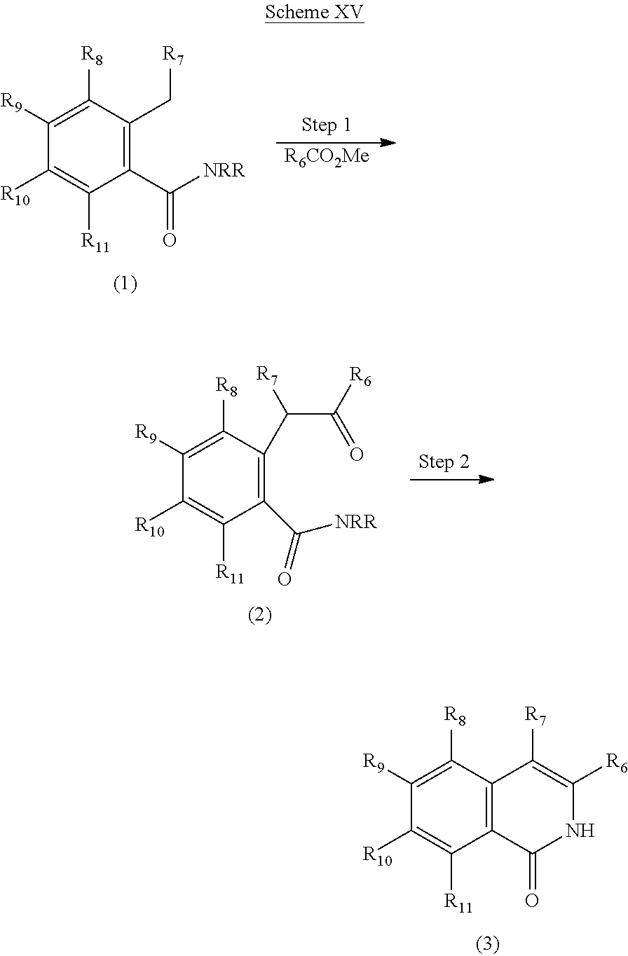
C1([R9])=C([R8])C(C[R7])=C(C([NRR])=O)C([R11])=C1[R10].[R6CO2Me].C1([R9])=C([R8])C2=C(C([R11])=C1[R10])C(=O)NC([R6])=C2[R7].C1([R9])=C([R8])C(C(C([R6])=O)[R7])=C(C([NRR])=O)C([R11])=C1[R10]
